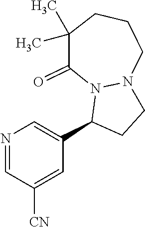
N1=CC([CN])=CC(C2CCN3N2C(=O)C(C)(C)CCC3)=C1
